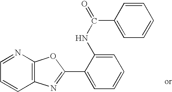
C1=NC2=C(C=C1)N=C(C1=CC=CC=C1NC(C1=CC=CC=C1)=O)O2
